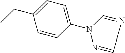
C1(CC)=CC=C(N2N=CN=C2)C=C1
